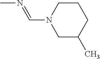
CN=CN1CC(C)CCC1
